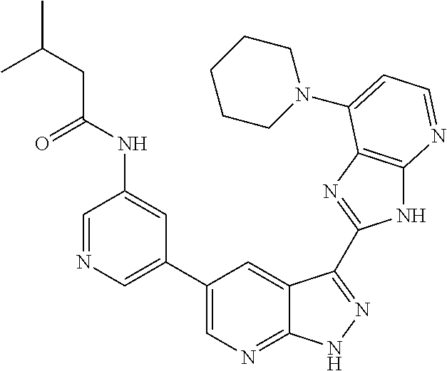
C1=NC=C(C2=CN=C3C(=C2)C(C2=NC4=C(N2)N=CC=C4N2CCCCC2)=NN3)C=C1NC(CC(C)C)=O
